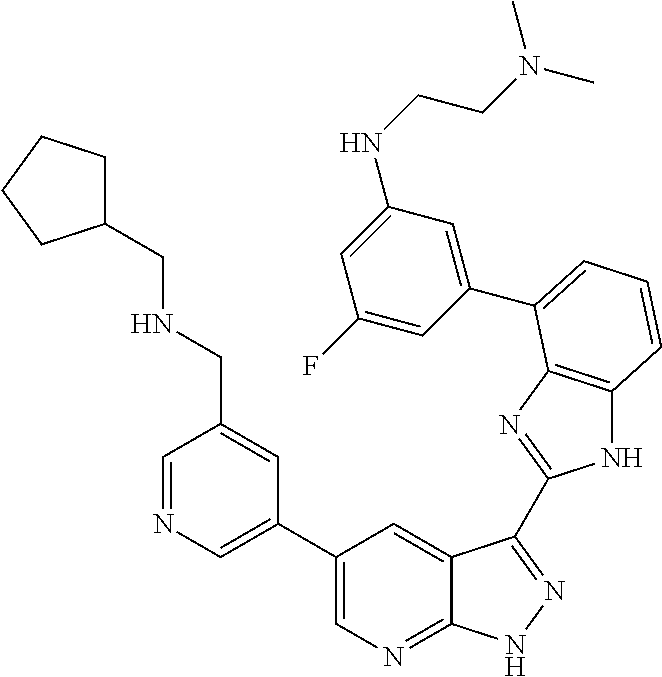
C1(C2=CN=C3C(=C2)C(C2=NC4=C(N2)C=CC=C4C2=CC(NCCN(C)C)=CC(F)=C2)=NN3)=CN=CC(CNCC2CCCC2)=C1
